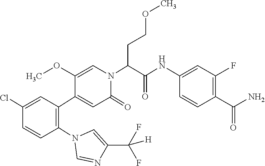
C1(Cl)=CC(C2=CC(=O)N(C(C(NC3=CC(F)=C(C(N)=O)C=C3)=O)CCOC)C=C2OC)=C(N2C=NC(C(F)(F)[H])=C2)C=C1
